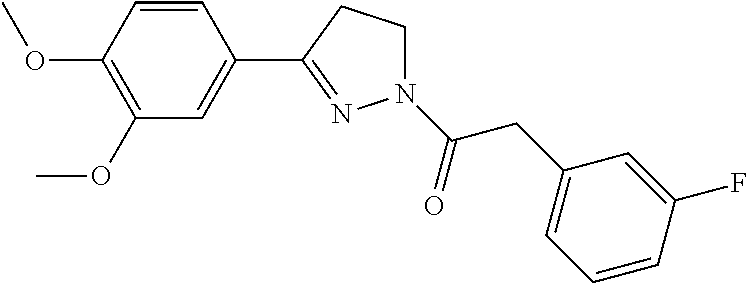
C1=CC(OC)=C(OC)C=C1C1=NN(C(=O)CC2=CC=CC(F)=C2)CC1
